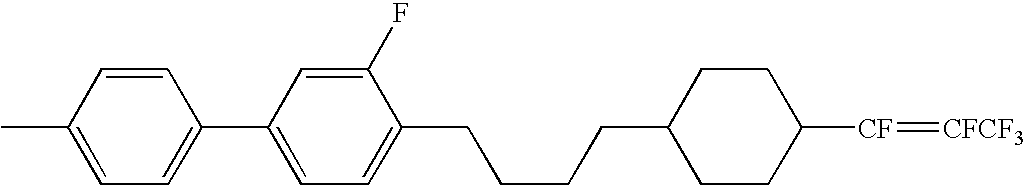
C1(CCCCC2CCC([CF]=[CFCF3])CC2)=CC=C(C2=CC=C(C)C=C2)C=C1F
